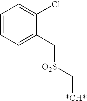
C1=CC=C(C[O2S]C[*CH*])C(Cl)=C1
